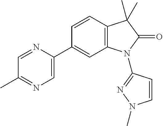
C12=C(C=CC(C3=CN=C(C)C=N3)=C1)C(C)(C)C(=O)N2C1=NN(C)C=C1
